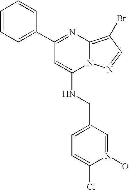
C1(C2=NC3=C(Br)C=NN3C(NCC3=CC=C(Cl)N(O)=C3)=C2)=CC=CC=C1
